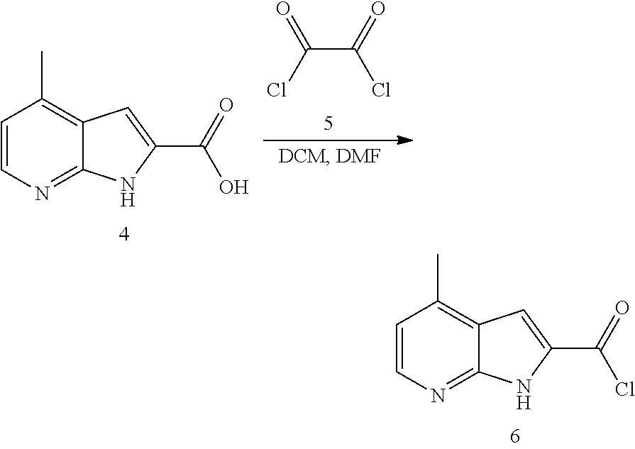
C(C(=O)Cl)(Cl)=O.C1=CN=C2C(=C1C)C=C(C(=O)O)N2.C1=CN=C2C(=C1C)C=C(C(=O)Cl)N2
